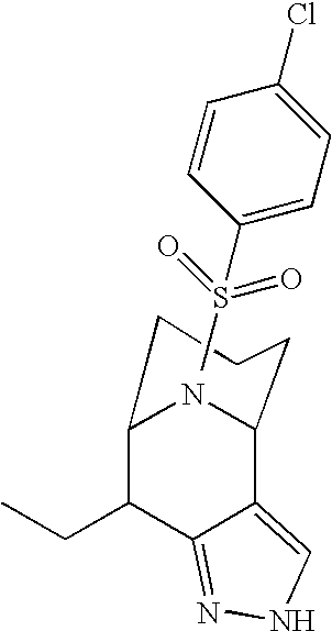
S(=O)(=O)(C1=CC=C(Cl)C=C1)C.C12C(CC)C3=NNC=C3C(N1)CCC2
